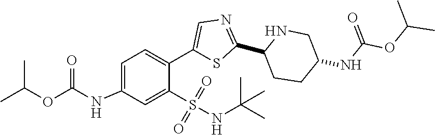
C1=C(NC(=O)OC(C)C)C=C(S(=O)(=O)NC(C)(C)C)C(C2=CN=C(C3CCC(NC(OC(C)C)=O)CN3)S2)=C1
